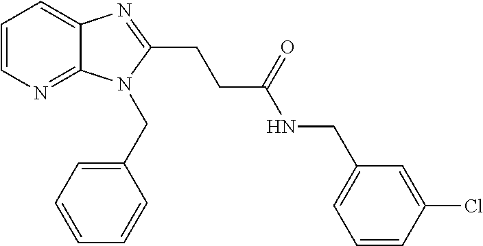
C1=CN=C2C(=C1)N=C(CCC(NCC1=CC=CC(Cl)=C1)=O)N2CC1=CC=CC=C1
